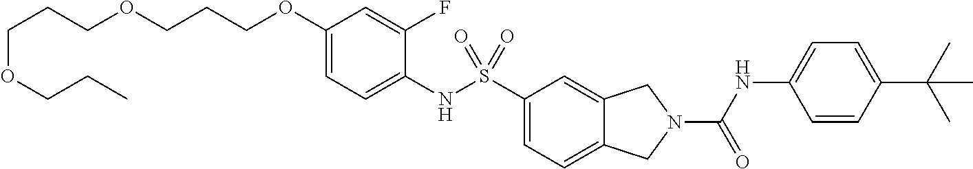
C1(OCCCOCCCOCCC)=CC=C(NS(C2=CC=C3C(=C2)CN(C(NC2=CC=C(C(C)(C)C)C=C2)=O)C3)(=O)=O)C(F)=C1
